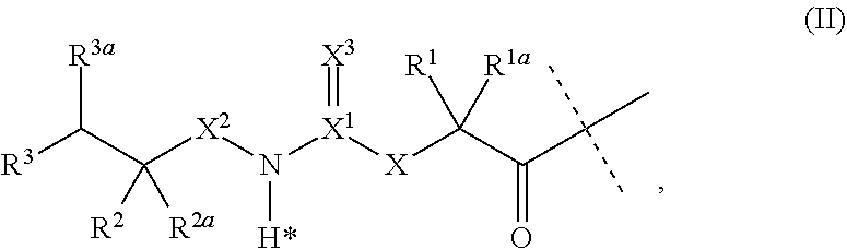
[R3]C(C([X2]N([X1]([X]C(C(C(C)(C)C)=O)([R1])[R1a])=[X3])[H*])([R2])[R2a])[R3a]
